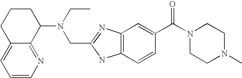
C12=CC=CN=C1C(N(CC)CC1=NC3=C(N1)C=CC(C(N1CCN(C)CC1)=O)=C3)CCC2
